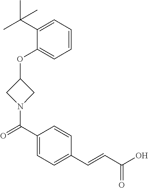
C1(OC2CN(C(=O)C3=CC=C(C=CC(O)=O)C=C3)C2)=CC=CC=C1C(C)(C)C
